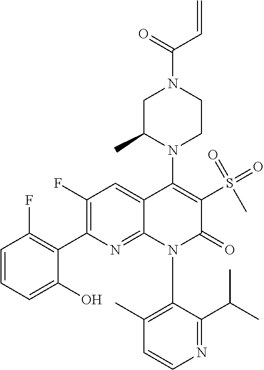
C1=CC=C(O)C(C2=C(F)C=C3C(=N2)N(C2=C(C)C=CN=C2C(C)C)C(=O)C(S(C)(=O)=O)=C3N2CCN(C(=O)C=C)CC2C)=C1F
